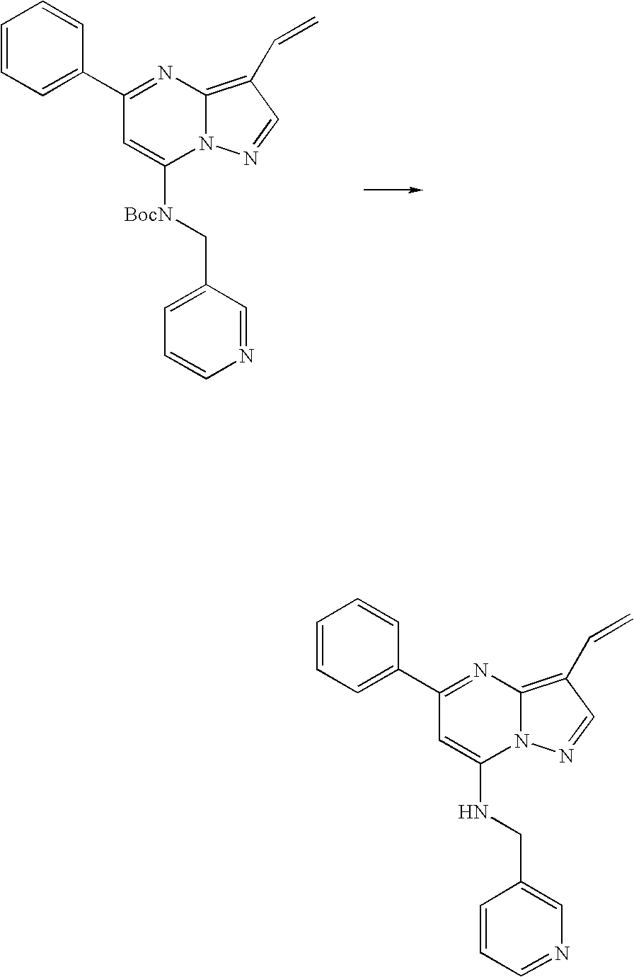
C1(C2=CC=CC=C2)=NC2=C(C=C)C=NN2C(NCC2=CN=CC=C2)=C1.C1(C2=CC=CC=C2)=NC2=C(C=C)C=NN2C([BocN]CC2=CC=CN=C2)=C1
